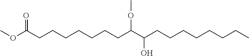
COC(CCCCCCCC(C(CCCCCCCC)O)OC)=O
